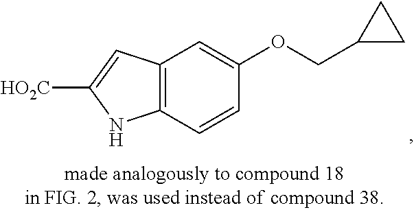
C12=C(C=CC(OCC3CC3)=C1)NC([HO2C])=C2
